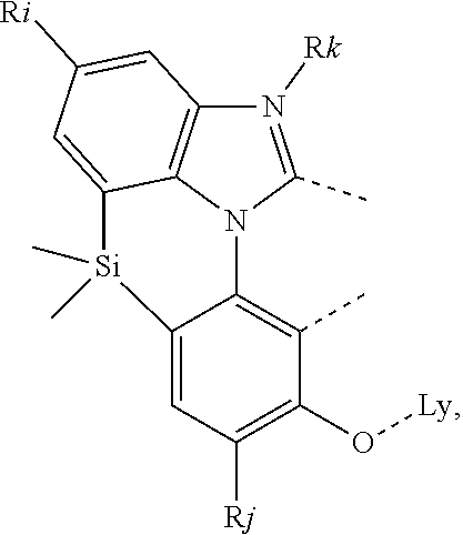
C12=CC([Rj])=C(O[Ly])C(C)=C1N1C(C)=N([Rk])C3=C1C(=CC([Ri])=C3)[Si]2(C)C
